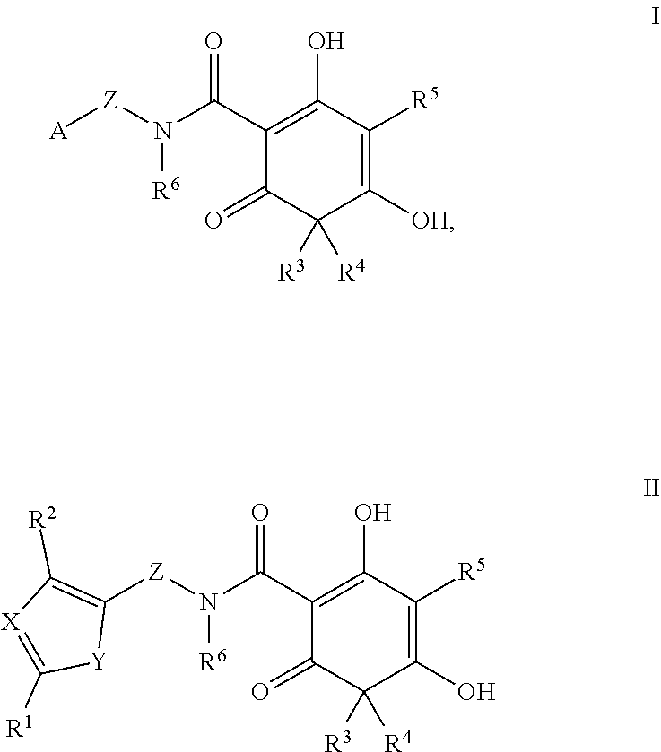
[A][Z]N(C(C1=C(O)C([R5])=C([OH])C([R3])([R4])C1=O)=O)[R6].C1([Z]N(C(C2=C(O)C([R5])=C(O)C([R3])([R4])C2=O)=O)[R6])=C([R2])[X]=C([R1])[Y]1
